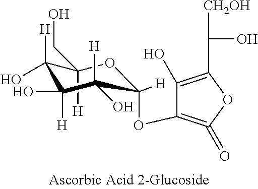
C1(CO)([H])C([H])(O)C([H])(O)C([H])(O)C([H])(OC2=C(=O)OC(C(O)[CH2OH])=C2O)O1
